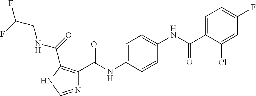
C1=C(NC(C2=C(C(=O)NCC(F)F)NC=N2)=O)C=CC(NC(C2=CC=C(F)C=C2Cl)=O)=C1
